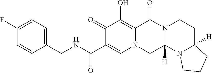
C1(CNC(C2=CN3C(=C(O)C2=O)C(=O)N2C([H])(C3)N3C([H])(CC2)CCC3)=O)=CC=C(F)C=C1
